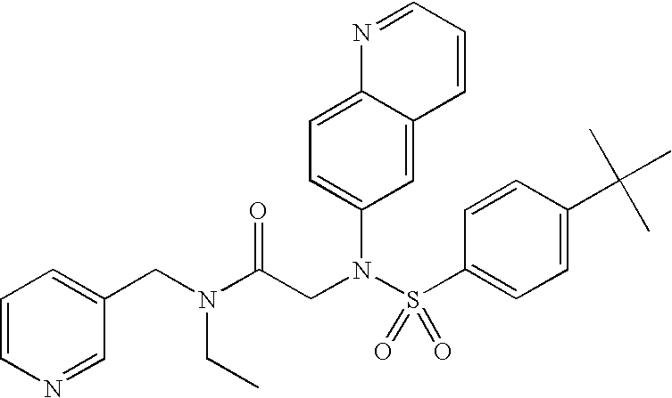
C1=CN=CC(CN(C(CN(S(C2=CC=C(C(C)(C)C)C=C2)(=O)=O)C2=CC=C3C(=C2)C=CC=N3)=O)CC)=C1
